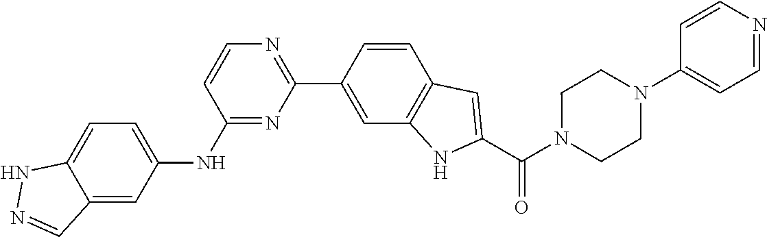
C1(NC2=CC=C3NN=CC3=C2)=NC(C2=CC3=C(C=C2)C=C(C(N2CCN(C4=CC=NC=C4)CC2)=O)N3)=NC=C1
